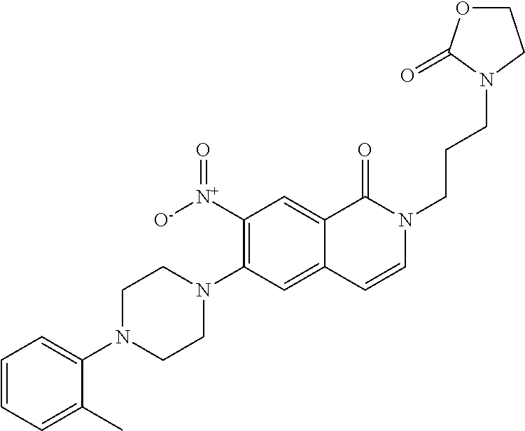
C1=CC=C(C)C(N2CCN(C3=C([N+](=O)[O-])C=C4C(=C3)C=CN(CCCN3CCOC3=O)C4=O)CC2)=C1
